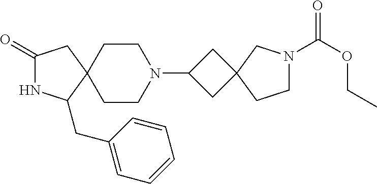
C1(=O)NC(CC2=CC=CC=C2)C2(C1)CCN(C1CC3(C1)CN(C(OCC)=O)CC3)CC2
